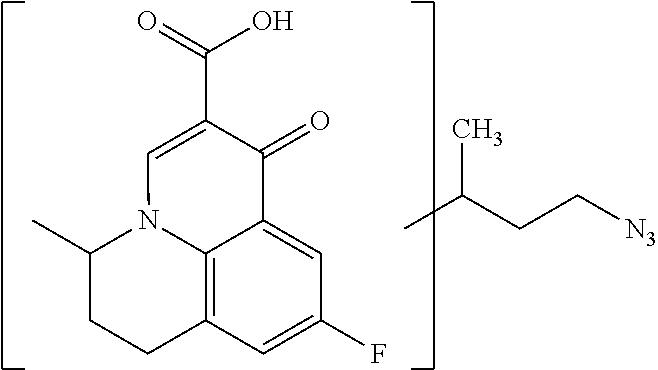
CC(CC[N3])C.C1=C(F)C=C2C3=C1CCC(C)N3C=C(C(O)=O)C2=O
